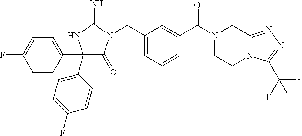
C1(C2=CC=C(F)C=C2)(C2=CC=C(F)C=C2)C(=O)N(CC2=CC=CC(C(=O)N3CCN4C(=NN=C4C(F)(F)F)C3)=C2)C(=N)N1
